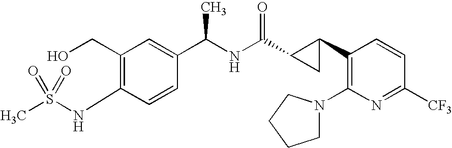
N(C1=C(CO)C=C(C(NC(=O)C2C(C3=C(N4CCCC4)N=C([CF3])C=C3)C2)C)C=C1)S(C)(=O)=O
